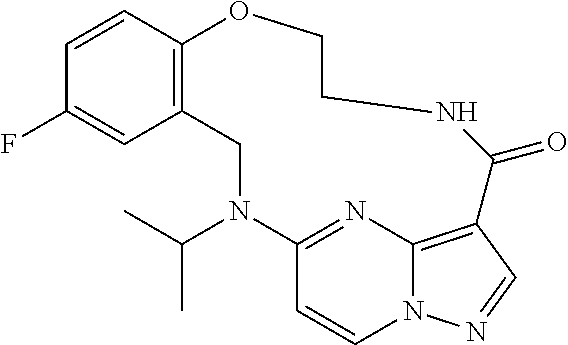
C1=CC2=C(C=C1F)CN(C(C)C)C1=NC3=C(C=NN3C=C1)C(=O)NCCO2
